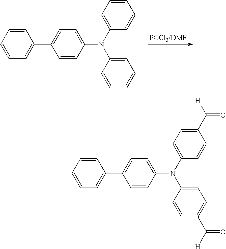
C1=CC=C(C2=CC=C(N(C3=CC=CC=C3)C3=CC=CC=C3)C=C2)C=C1.C1=CC=C(C2=CC=C(N(C3=CC=C(C([H])=O)C=C3)C3=CC=C(C([H])=O)C=C3)C=C2)C=C1
